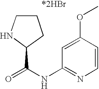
N1C(C(NC2=NC=CC(OC)=C2)=O)CCC1
